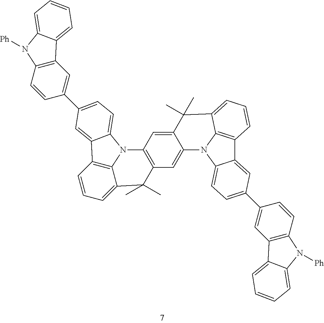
C1=CC2=C3C(=C1)C(C)(C)C1=C(N3C3=CC=C(C4=CC5=C(C=C4)N([Ph])C4=CC=CC=C54)C=C23)C=C2C(=C1)N1C3=C(C4=CC(C5=CC6=C(C=C5)N([Ph])C5=CC=CC=C65)=CC=C41)C=CC=C3C2(C)C
